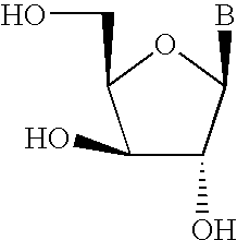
C1(O)C(B)OC(CO)C1O
